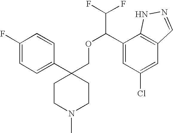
C1(F)=CC=C(C2(COC(C3=CC(Cl)=CC4=C3NN=C4)C(F)F)CCN(C)CC2)C=C1
